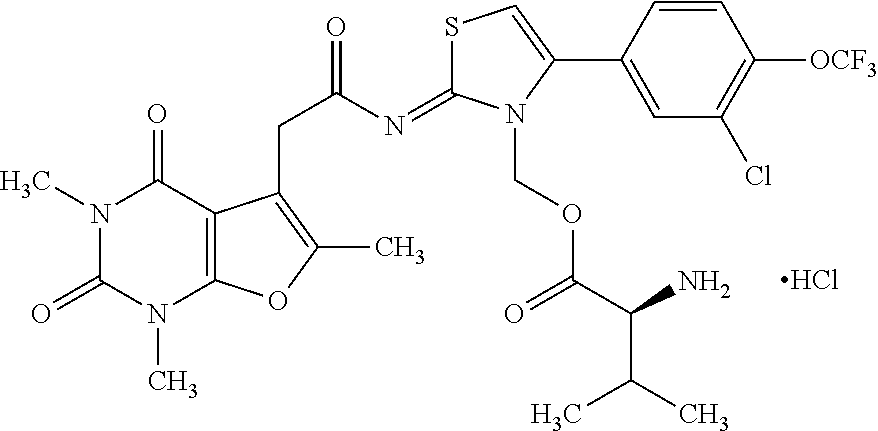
S1C(=NC(=O)CC2=C(C)OC3=C2C(=O)N(C)C(=O)N3C)N(COC(C(C(C)C)N)=O)C(C2=CC(Cl)=C([OCF3])C=C2)=C1.Cl
